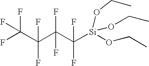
FC(C(C(C([Si](OCC)(OCC)OCC)(F)F)(F)F)(F)F)(F)F
